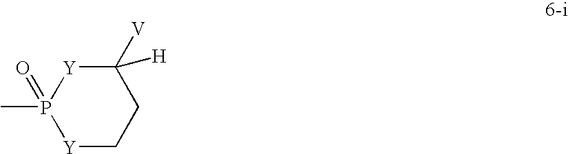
[Y]1CCC([V])([H])[Y]P1(C)=O
